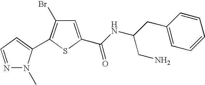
N1=CC=C(C2=C(Br)C=C(C(NC(CC3=CC=CC=C3)CN)=O)S2)N1C
